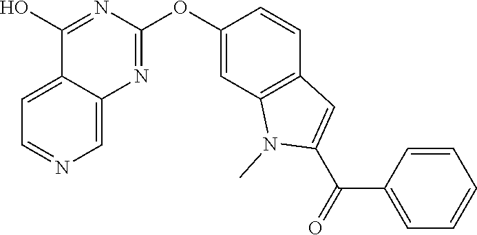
C12=CC=NC=C1N=C(OC1=CC3=C(C=C1)C=C(C(C1=CC=CC=C1)=O)N3C)N=C2O
